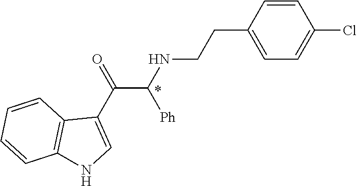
C1=CC(CCNC(C(C2=CNC3=C2C=CC=C3)=O)[Ph])=CC=C1Cl
